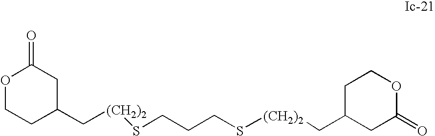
C([(CH2)2]SCCCS[(CH2)2]CC1CC(=O)OCC1)C1CC(=O)OCC1
